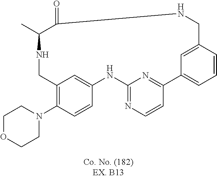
N1CC2=C(N3CCOCC3)C=CC(=C2)NC2=NC=CC(=N2)C2=CC=CC(=C2)CNC(=O)C1C
